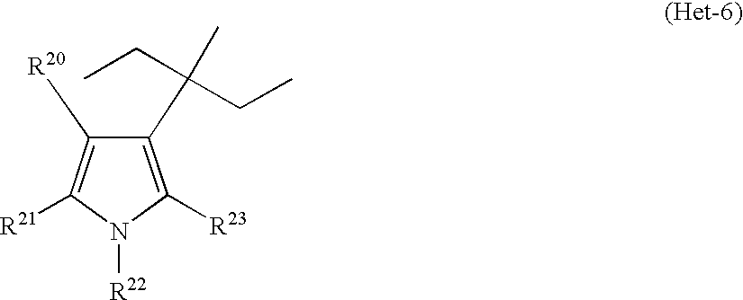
C1(C(C)(CC)CC)=C([R23])N([R22])C([R21])=C1[R20]
